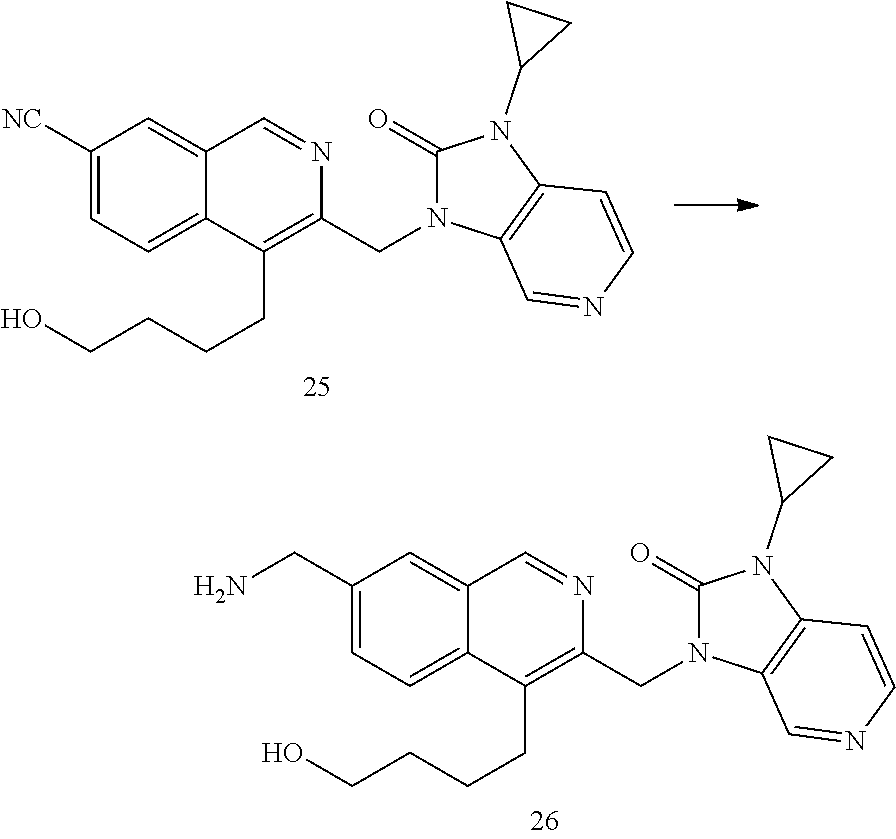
C1(CN)=CC=C2C(=C1)C=NC(CN1C(=O)N(C3CC3)C3=C1C=NC=C3)=C2CCCCO.C1([NC])=CC=C2C(=C1)C=NC(CN1C(=O)N(C3CC3)C3=C1C=NC=C3)=C2CCCCO
